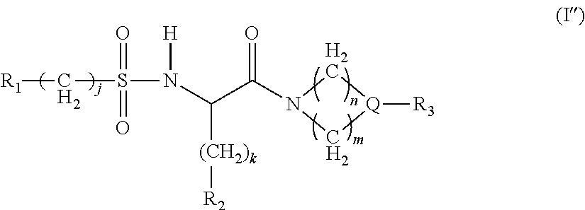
[R1]CS(N(C(C(N1C[Q]([R3])C1)=O)[(CH2)k][R2])[H])(=O)=O
